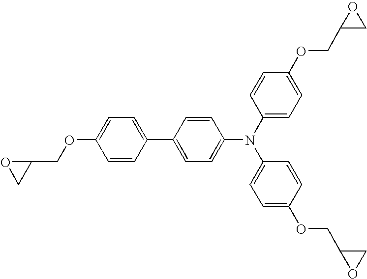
C1(OCC2OC2)=CC=C(C2=CC=C(N(C3=CC=C(OCC4OC4)C=C3)C3=CC=C(OCC4CO4)C=C3)C=C2)C=C1
